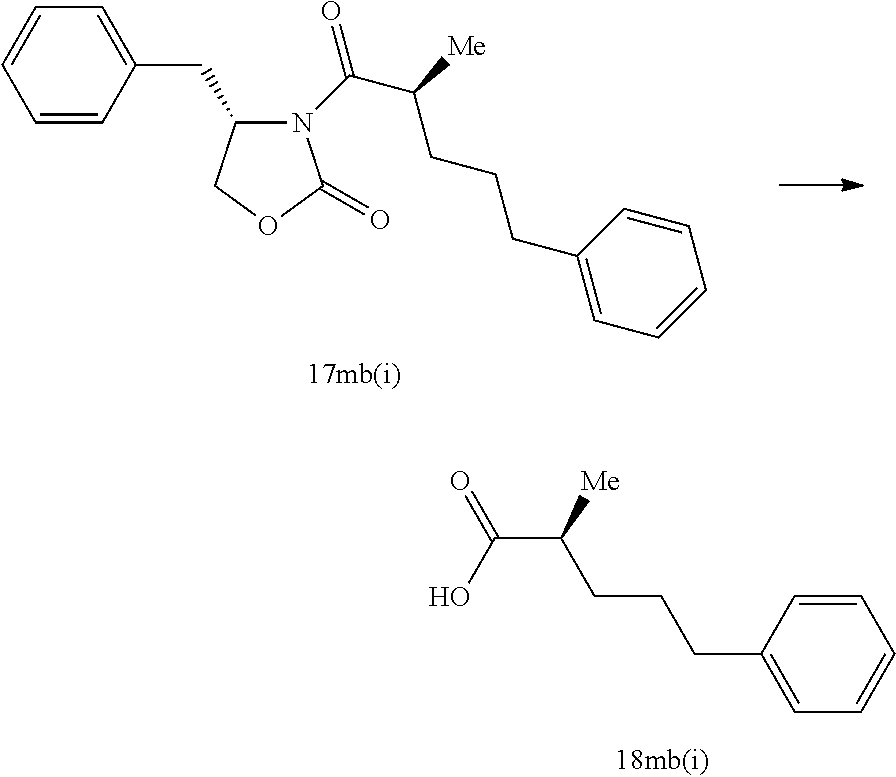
C1=CC=CC(CC2N(C(C(CCCC3=CC=CC=C3)[Me])=O)C(=O)OC2)=C1.C1(CCCC(C(O)=O)[Me])=CC=CC=C1
